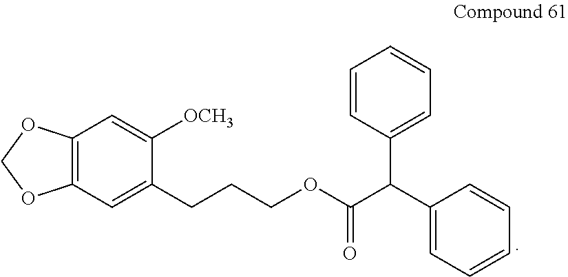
C1(CCCOC(C(C2=CC=CC=C2)C2=CC=CC=C2)=O)=CC2=C(C=C1[OCH3])OCO2
